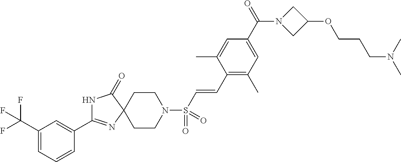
C1(C(F)(F)F)=CC=CC(C2=NC3(C(=O)N2)CCN(S(C=CC2=C(C)C=C(C(N4CC(OCCCN(C)C)C4)=O)C=C2C)(=O)=O)CC3)=C1
